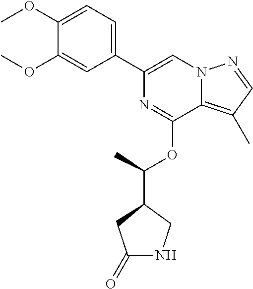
C1(C2=CN3C(=C(C)C=N3)C(OC(C)C3CNC(=O)C3)=N2)=CC=C(OC)C(OC)=C1
